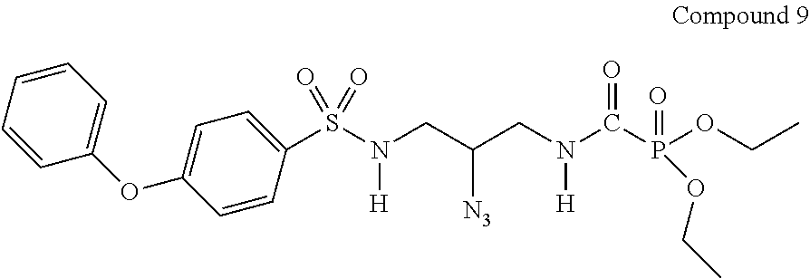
C1(S(N(CC(CN(C(=O)P(OCC)(OCC)=O)[H])[N3])[H])(=O)=O)=CC=C(OC2=CC=CC=C2)C=C1
